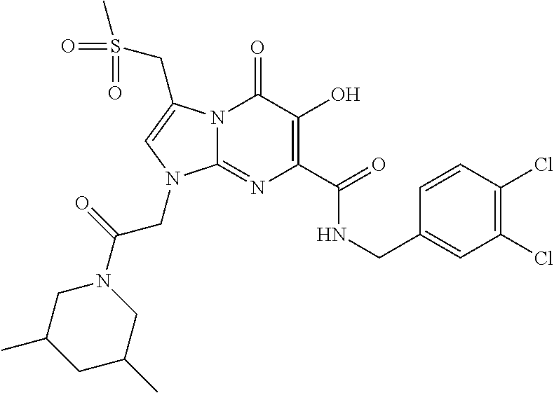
N12C(=NC(C(NCC3=CC(Cl)=C(Cl)C=C3)=O)=C(O)C1=O)N(CC(N1CC(C)CC(C)C1)=O)C=C2CS(C)(=O)=O
